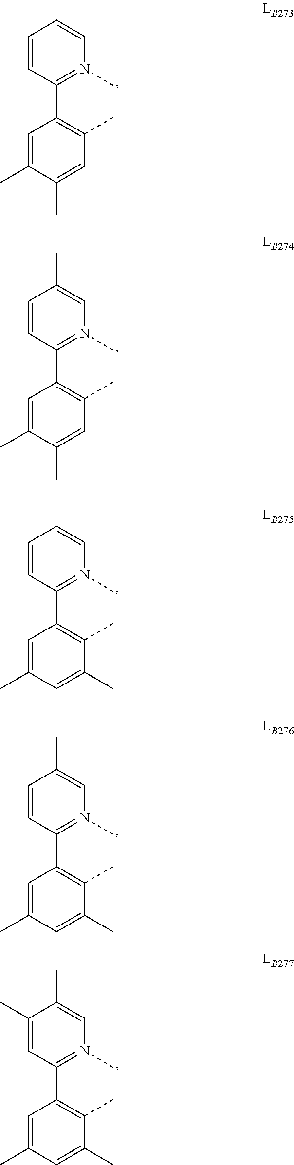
C1(C2=C(C)C=C(C)C(C)=C2)=N(C)C=CC=C1.C1(C2=C(C)C=C(C)C(C)=C2)=N(C)C=C(C)C=C1.C1(C2=C(C)C(C)=CC(C)=C2)=N(C)C=CC=C1.C1(C2=C(C)C(C)=CC(C)=C2)=N(C)C=C(C)C=C1.C1(C2=C(C)C(C)=CC(C)=C2)=N(C)C=C(C)C(C)=C1
